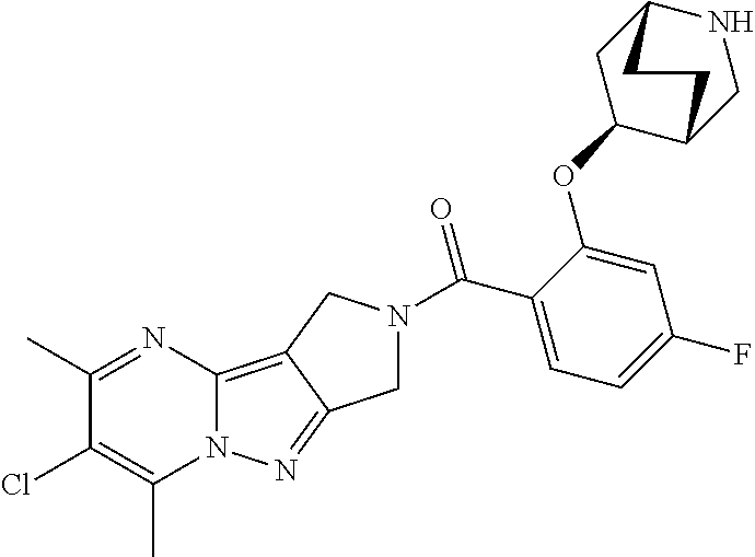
C1(C)=NC2=C3C(=NN2C(C)=C1Cl)CN(C(C1=CC=C(F)C=C1OC1CC2NCC1CC2)=O)C3
